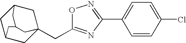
C12CC3(CC4=NC(C5=CC=C(Cl)C=C5)=NO4)CC(C1)CC(C2)C3
